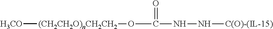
[H3CO][(CH2CH2O)nCH2CH2]OC(=O)NN[C(O)-(IL-15)]
